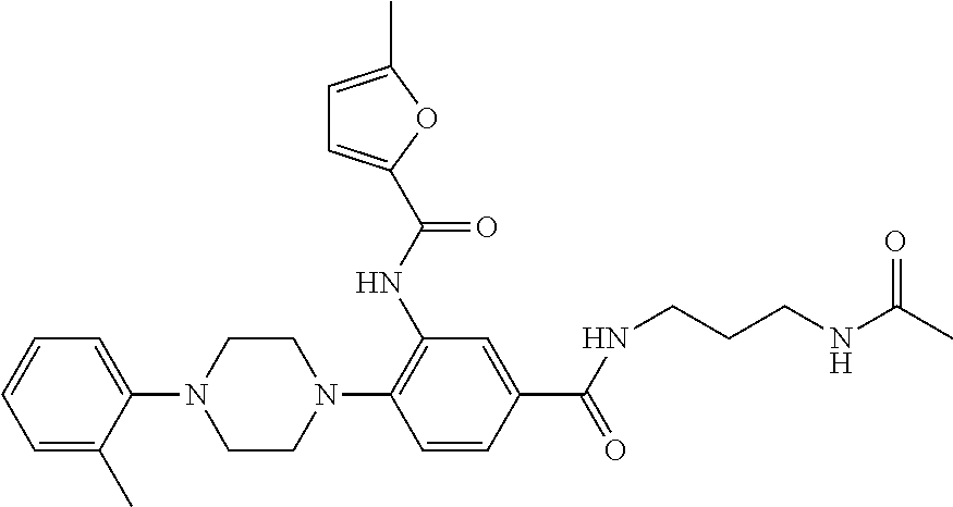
C1=C(C)C(N2CCN(C3=C(NC(=O)C4=CC=C(C)O4)C=C(C(=O)NCCCNC(C)=O)C=C3)CC2)=CC=C1
